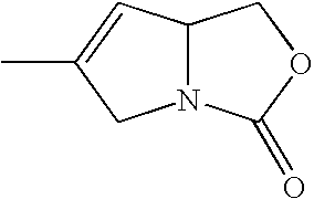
C12N(C(=O)OC1)CC(C)=C2
